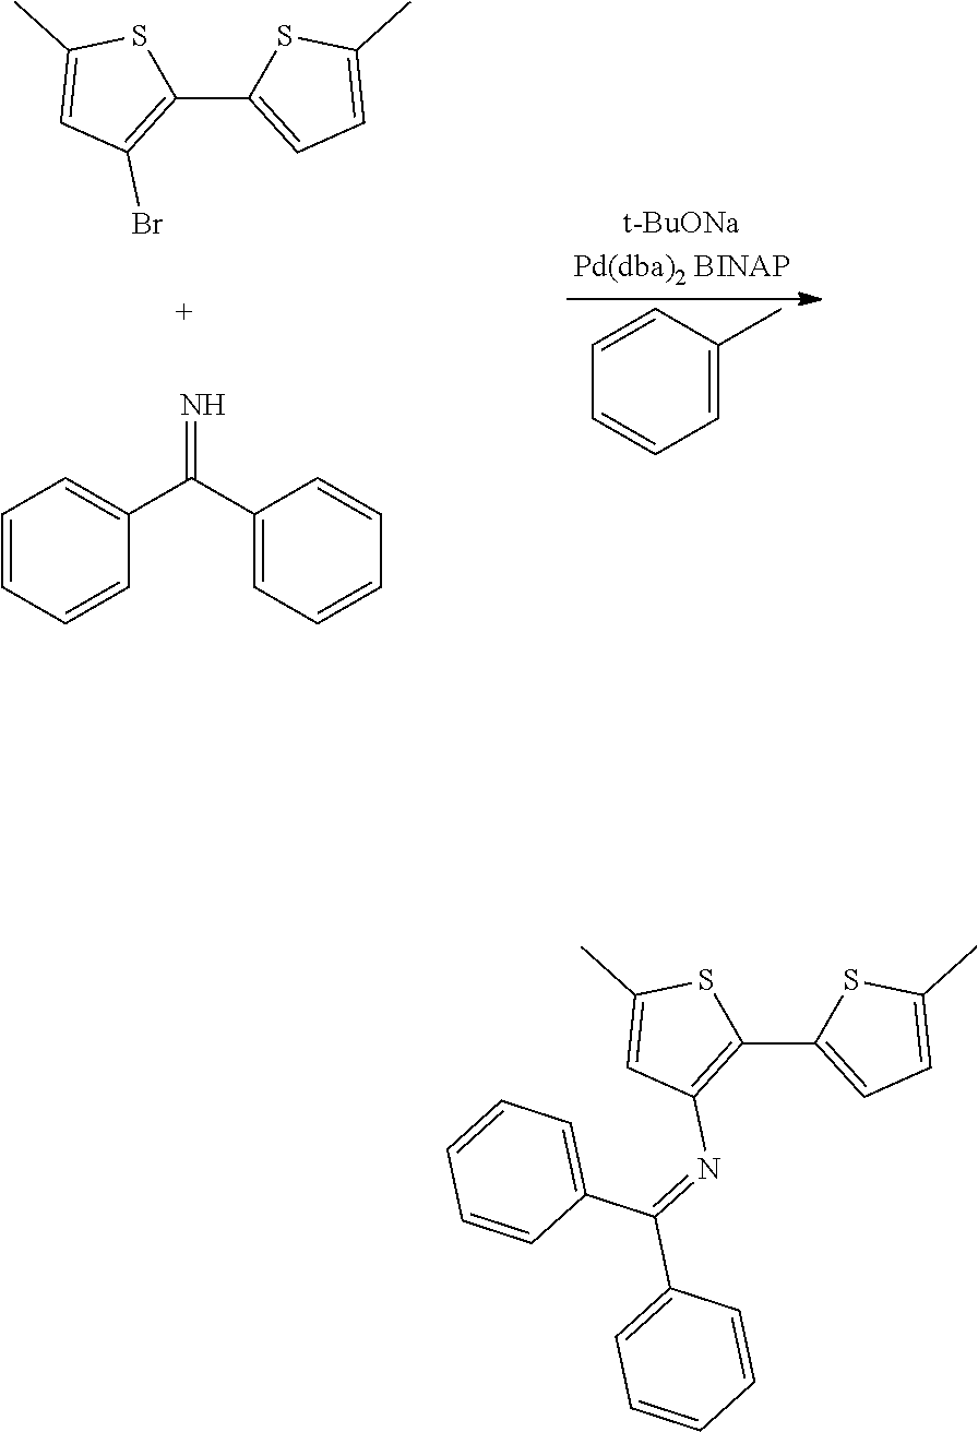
C1=C(C)C=CC=C1.C1(C2=CC=C(C)S2)=C(Br)C=C(C)S1.C1(C(C2=CC=CC=C2)=N)=CC=CC=C1.C1(C2=CC=C(C)S2)=C(N=C(C2=CC=CC=C2)C2=CC=CC=C2)C=C(C)S1
